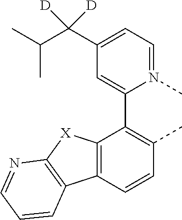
C12=C(C=CC(C)=C1C1=CC(C(C(C)C)([D])[D])=CC=N1C)C1=C([X]2)N=CC=C1
